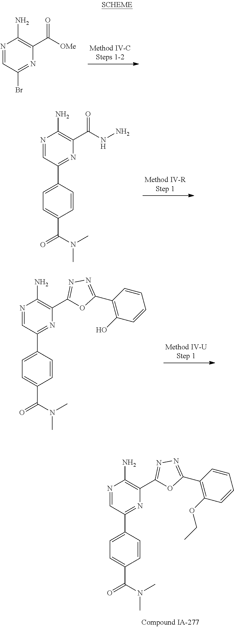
N1=CC(Br)=NC(C([OMe])=O)=C1N.N1=CC(C2=CC=C(C(N(C)C)=O)C=C2)=NC(C(NN)=O)=C1N.N1=CC(C2=CC=C(C(N(C)C)=O)C=C2)=NC(C2=NN=C(C3=C(OCC)C=CC=C3)O2)=C1N.N1=CC(C2=CC=C(C(N(C)C)=O)C=C2)=NC(C2=NN=C(C3=C(O)C=CC=C3)O2)=C1N
